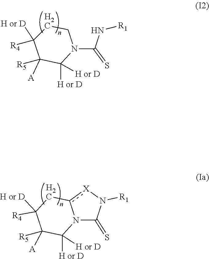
C1([A])([R5])C([H or D])([H or D])N(C(=S)N[R1])CCC1([R4])[H or D].C1C([R4])([H or D])C([A])([R5])C([H or D])([H or D])N2c1[X]N([R1])C2=S
